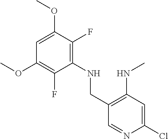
C1=C(OC)C(F)=C(NCC2=C(NC)C=C(Cl)N=C2)C(F)=C1OC
